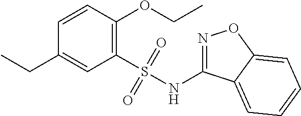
C1=CC(OCC)=C(S(NC2=NOC3=CC=CC=C23)(=O)=O)C=C1CC
